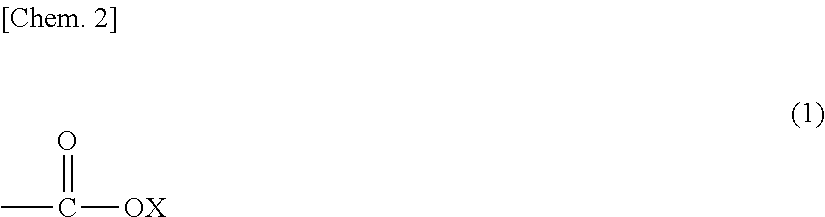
CC([OX])=O
